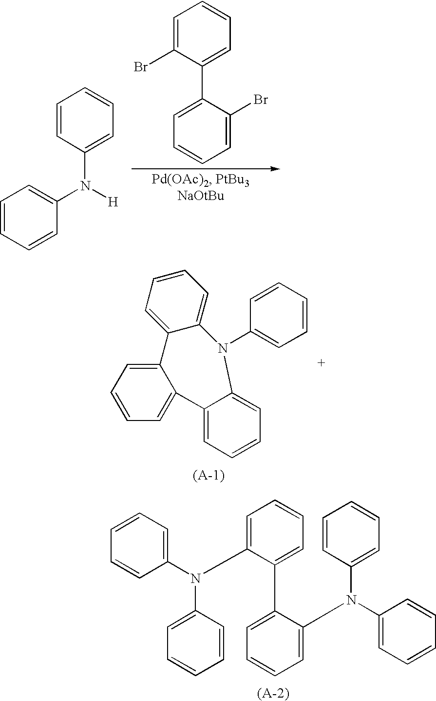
C1=C(Br)C(C2=CC=CC=C2Br)=CC=C1.C1=CC=CC(N([H])C2=CC=CC=C2)=C1.C12=CC=CC=C1C1=CC=CC=C1N(C1=CC=CC=C1)C1=CC=CC=C21.C1=CC(N(C2=CC=CC=C2C2=CC=CC=C2N(C2=CC=CC=C2)C2=CC=CC=C2)C2=CC=CC=C2)=CC=C1
